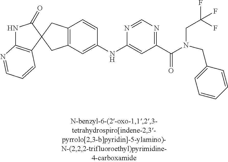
N1C2=C(C=CC=N2)C2(C1=O)CC1=C(C2)C=C(NC2=CC(C(N(CC3=CC=CC=C3)CC(F)(F)F)=O)=NC=N2)C=C1
